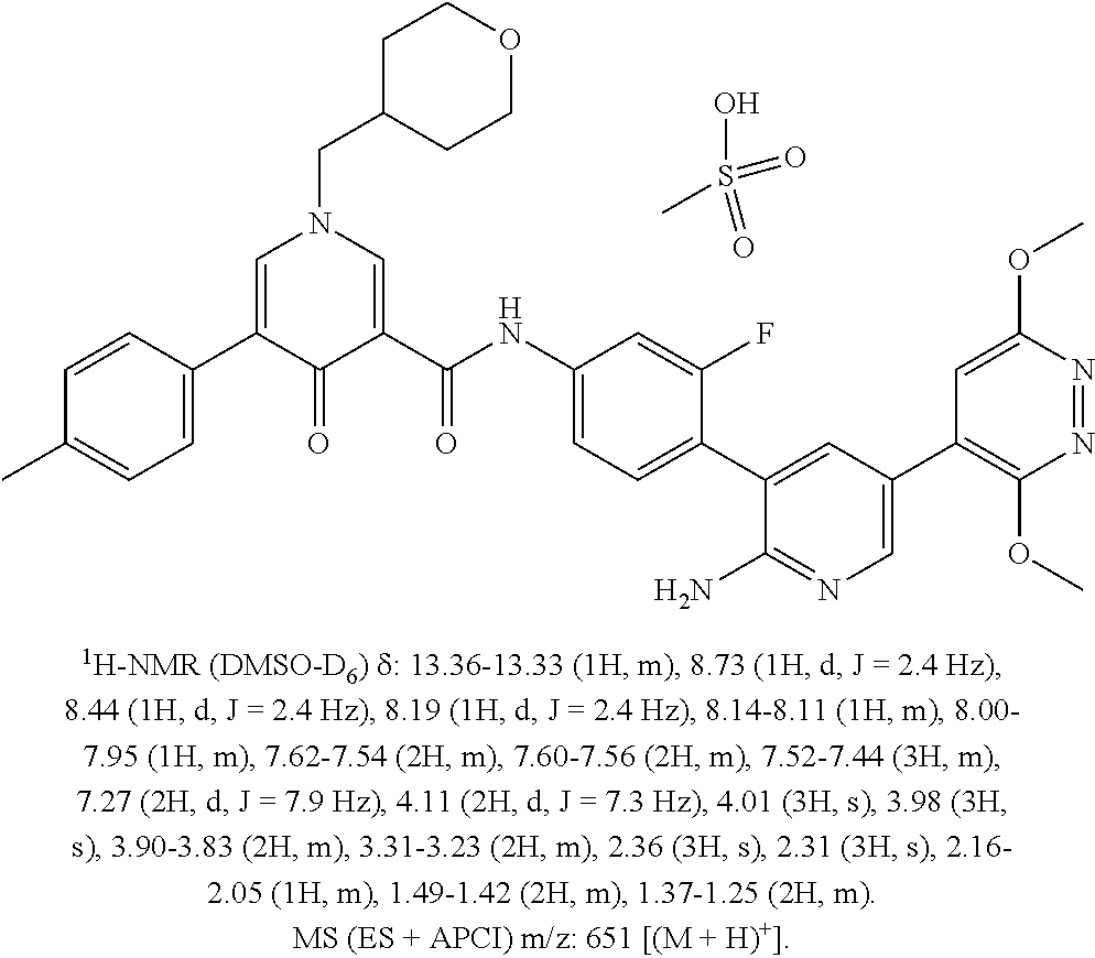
C1=C(C2=CN(CC3CCOCC3)C=C(C(NC3=CC=C(C4=CC(C5=C(OC)N=NC(OC)=C5)=CN=C4N)C(F)=C3)=O)C2=O)C=CC(C)=C1.CS(O)(=O)=O
